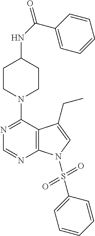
N1=C(N2CCC(NC(C3=CC=CC=C3)=O)CC2)C2=C(N=C1)N(S(C1=CC=CC=C1)(=O)=O)C=C2CC
